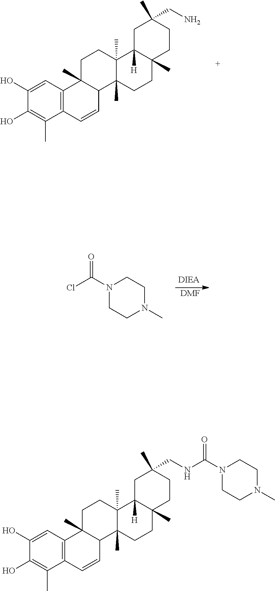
C1(O)=CC2=C(C(C)=C1O)C=CC1C2(C)CCC2(C)C1(C)CCC1(C)C2([H])CC(CN)(C)CC1.N1(C(Cl)=O)CCN(C)CC1.[ DMF].C1(O)=CC2=C(C(C)=C1O)C=CC1C2(C)CCC2(C)C1(C)CCC1(C)C2([H])CC(CNC(N2CCN(C)CC2)=O)(C)CC1
